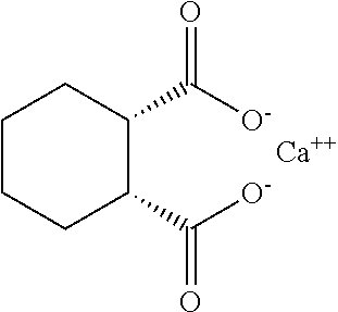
C1(C([O-])=O)C(C([O-])=O)CCCC1.[Ca]
